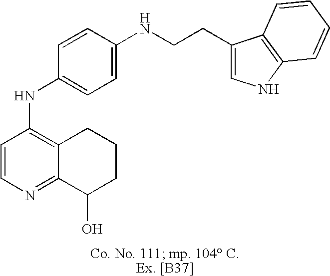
C1=CN=C2C(=C1NC1=CC=C(NCCC3=CNC4=C3C=CC=C4)C=C1)CCCC2O
